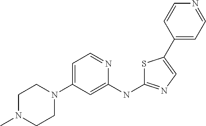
C1N(C)CCN(C2=CC=NC(NC3=NC=C(C4=CC=NC=C4)S3)=C2)C1
